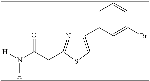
C1(C2=CC=CC(Br)=C2)=CSC(CC(N([H])[H])=O)=N1
